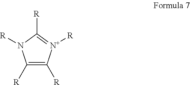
[R]C1=C([R])[N+]([R])=C([R])N1[R]
